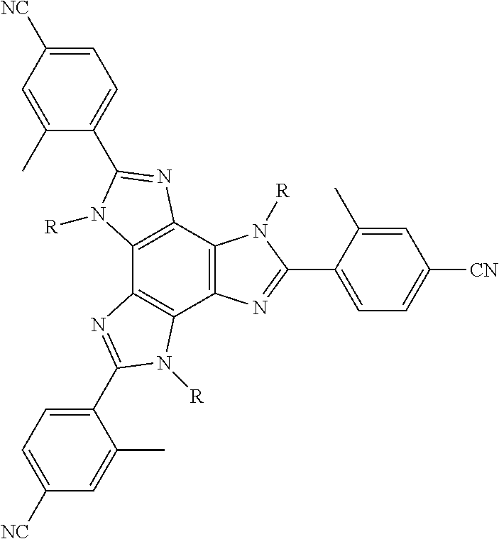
C1(C)=CC([NC])=CC=C1C1=NC2=C(C3=C(C4=C2N([R])C(C2=CC=C([CN])C=C2C)=N4)N([R])C(C2=CC=C([NC])C=C2C)=N3)N1[R]
